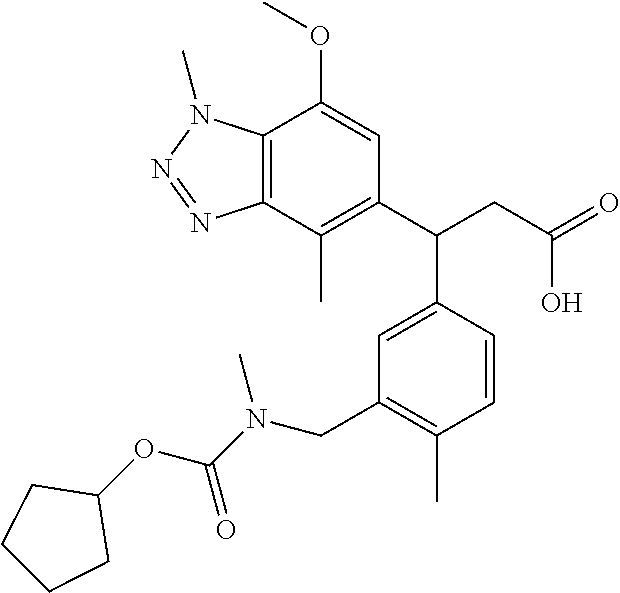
C1(C(CC(=O)O)C2=CC(CN(C(=O)OC3CCCC3)C)=C(C)C=C2)=C(C)C2=C(C(OC)=C1)N(C)N=N2
